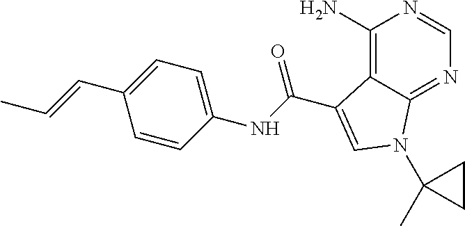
C1(N)=C2C(=NC=N1)N(C1(C)CC1)C=C2C(NC1=CC=C(C=CC)C=C1)=O
